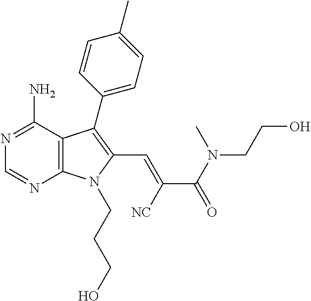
C12=C(C(N)=NC=N1)C(C1=CC=C(C)C=C1)=C(C=C([NC])C(=O)N(C)CCO)N2CCCO
